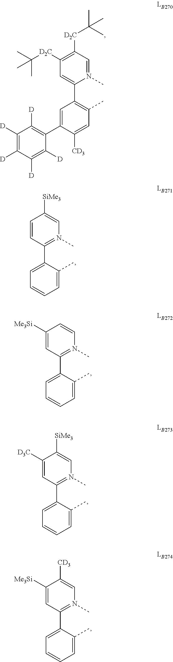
C1([D2C]C(C)(C)C)=C([D2C]C(C)(C)C)C=N(C)C(C2=C(C)C=C([CD3])C(C3=C([D])C([D])=C([D])C([D])=C3[D])=C2)=C1.C1=CC(C2=CC=CC=C2C)=N(C)C=C1[SiMe3].C1([Me3Si])=CC(C2=CC=CC=C2C)=N(C)C=C1.C1([D3C])=CC(C2=CC=CC=C2C)=N(C)C=C1[SiMe3].C1([Me3Si])=CC(C2=CC=CC=C2C)=N(C)C=C1[CD3]
